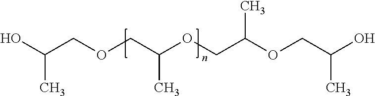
OC(COCC(OCC(OCC(O)C)C)C)C
